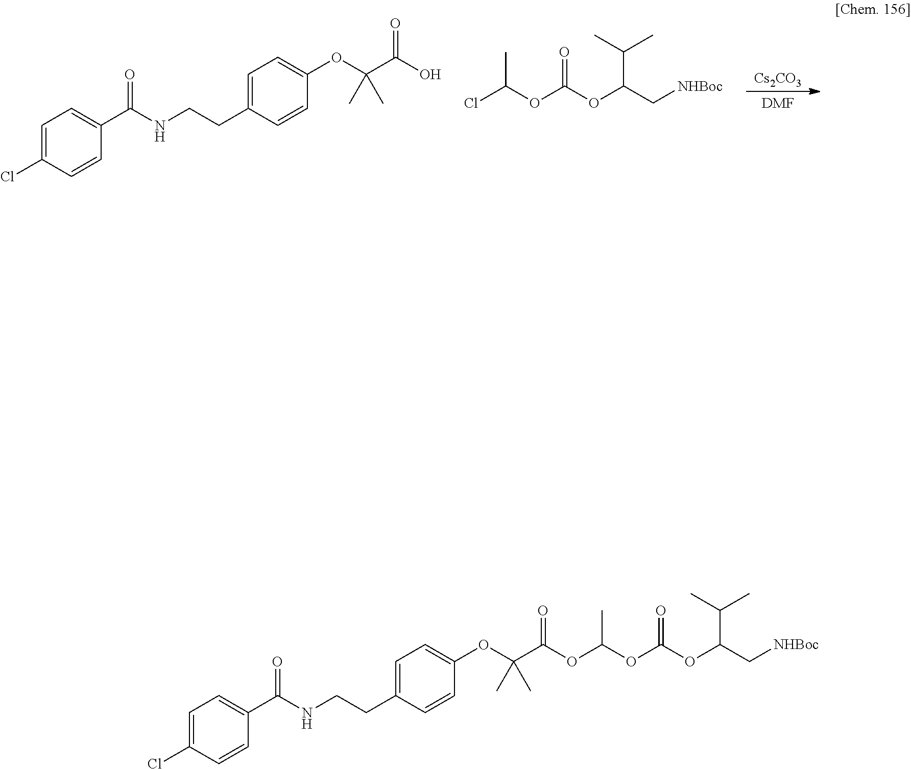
[Cs2CO3].[DMF].ClC(OC(=O)OC(C(C)C)C[NHBoc])C.C1=C(CCNC(C2=CC=C(Cl)C=C2)=O)C=CC(OC(C)(C)C(=O)O)=C1.O(C(OC(C(C)C)C[NHBoc])=O)C(OC(C(OC1=CC=C(CCNC(C2=CC=C(Cl)C=C2)=O)C=C1)(C)C)=O)C
